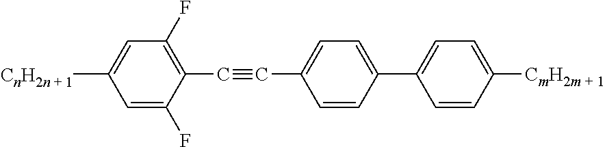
C1=C([CnH2n + 1])C=C(F)C(C#CC2=CC=C(C3=CC=C([CmH2m + 1])C=C3)C=C2)=C1F
